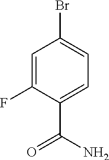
C1=C(F)C(C(N)=O)=CC=C1Br
